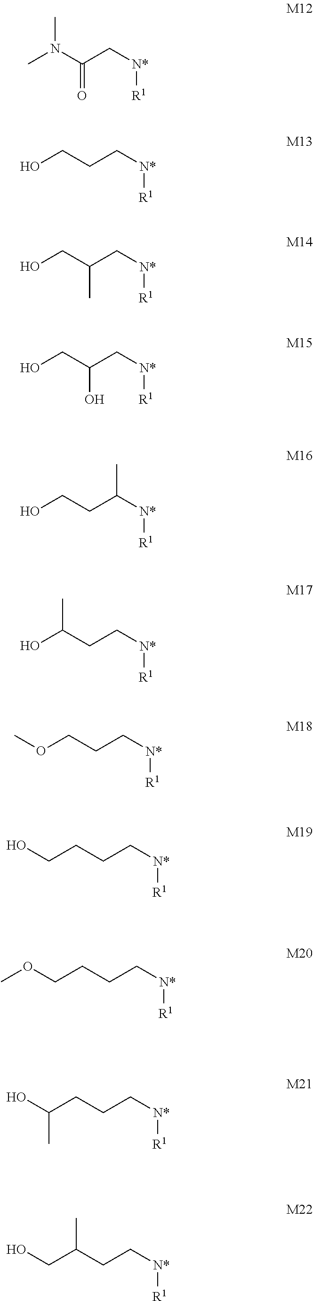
CN(C(C[N*][R1])=O)C.C(CC[N*][R1])O.C(C(C[N*][R1])C)O.C(C(C[N*][R1])O)O.C(CC([N*][R1])C)O.C(CC[N*][R1])(O)C.C(CC[N*][R1])OC.C(CC[N*][R1])CO.C(CC[N*][R1])COC.C(CC[N*][R1])C(O)C.C(CC[N*][R1])(CO)C
